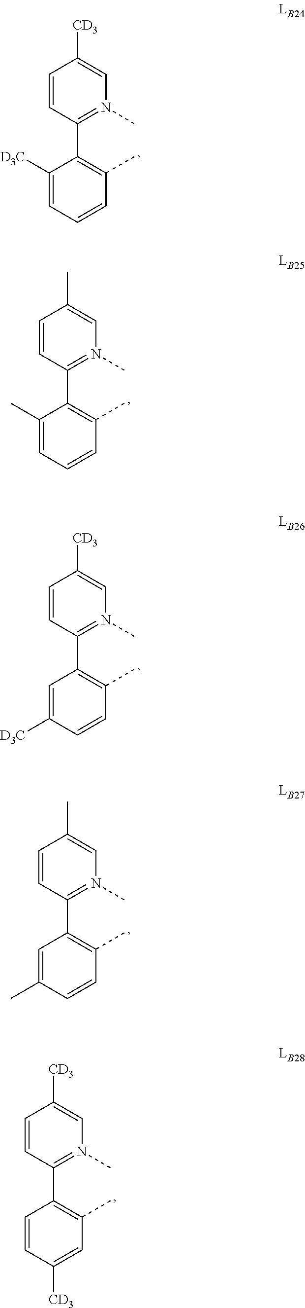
C1([CD3])=CN(C)=C(C2=C(C)C=CC=C2[D3C])C=C1.C1(C)=CN(C)=C(C2=C(C)C=CC=C2C)C=C1.C1([CD3])=CN(C)=C(C2=C(C)C=CC([D3C])=C2)C=C1.C1(C)=CN(C)=C(C2=C(C)C=CC(C)=C2)C=C1.C1([CD3])=CN(C)=C(C2=C(C)C=C([CD3])C=C2)C=C1
